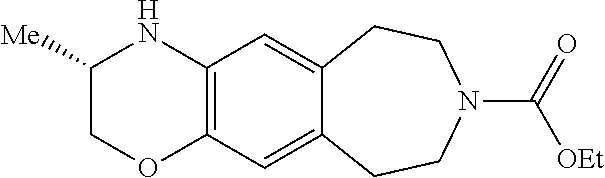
C12=C(C=C3C(=C1)CCN(C(=O)[OEt])CC3)NC([Me])CO2
